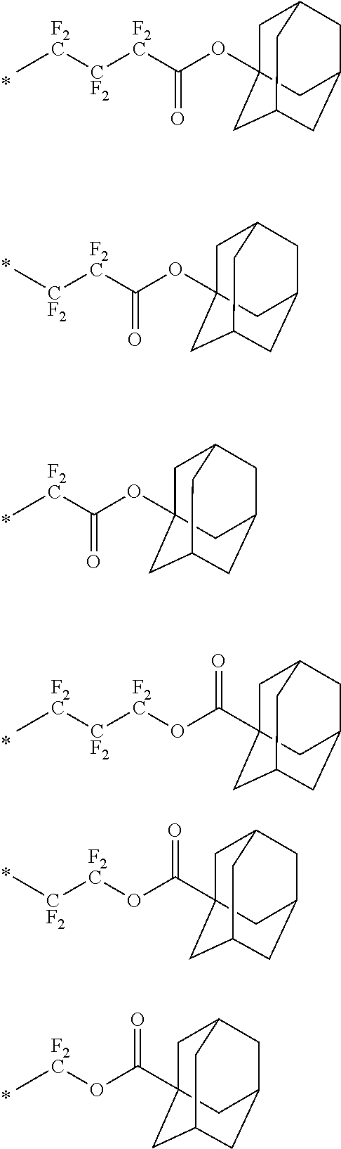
C[F2C][CF2][F2C]C(OC12CC3CC(CC(C1)C3)C2)=O.C[CF2][F2C]C(OC12CC3CC(CC(C1)C3)C2)=O.C[F2C]C(OC12CC3CC(CC(C1)C3)C2)=O.C[F2C][CF2][F2C]OC(C12CC3CC(CC(C1)C3)C2)=O.C[CF2][F2C]OC(C12CC3CC(CC(C1)C3)C2)=O.C[F2C]OC(C12CC3CC(CC(C1)C3)C2)=O
